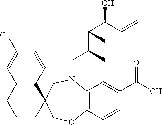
C1(C(C=C)O)CCC1CN1C2=C(OCC3(C4=C(CCC3)C=C(Cl)C=C4)C1)C=CC(C(O)=O)=C2
